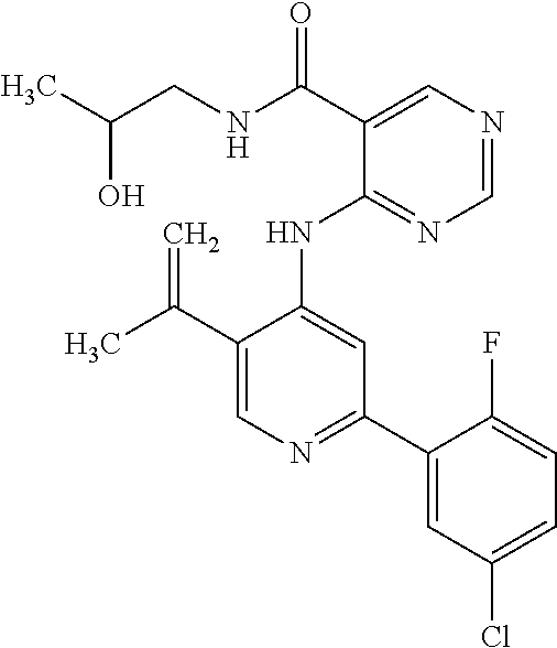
CC(CNC(C1=CN=CN=C1NC1=CC(C2=CC(Cl)=CC=C2F)=NC=C1C(C)=C)=O)O
